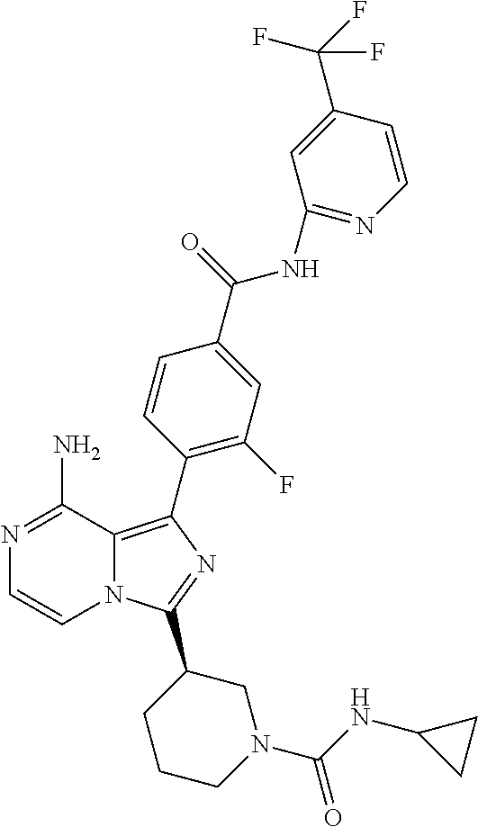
N12C(=C(C3=C(F)C=C(C(=O)NC4=NC=CC(C(F)(F)F)=C4)C=C3)N=C1C1CCCN(C(NC3CC3)=O)C1)C(N)=NC=C2
